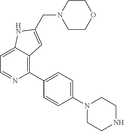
C1(C2=CC=C(N3CCNCC3)C=C2)=C2C(=CC=N1)NC(CN1CCOCC1)=C2
